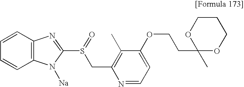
C(COC1=CC=NC(CS(C2=NC3=C(C=CC=C3)N2[Na])=O)=C1C)C1(C)OCCCO1
